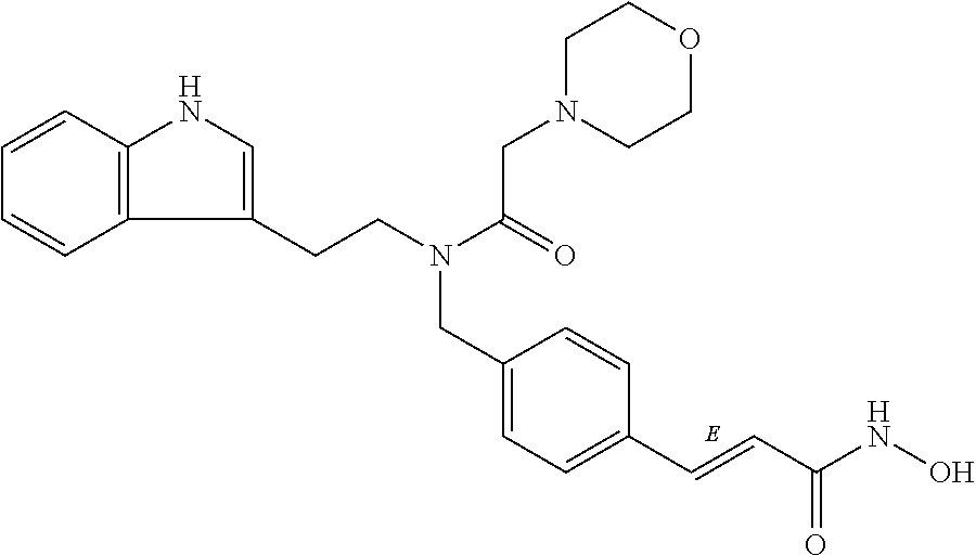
C1=CC2=C(C=C1)C(CCN(C(=O)CN1CCOCC1)CC1=CC=C(C=CC(NO)=O)C=C1)=CN2
